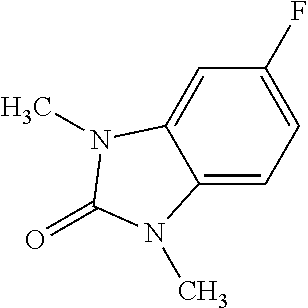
C12=CC=C(F)C=C1N(C)C(=O)N2C
